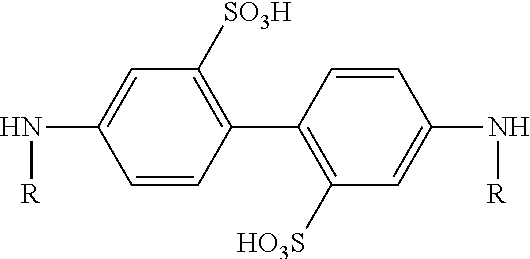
C1=CC(C2=C([HO3S])C=C(N[R])C=C2)=C([SO3H])C=C1N[R]
